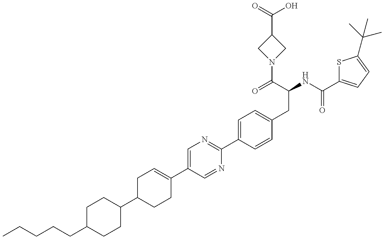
C(C1CCC(C2CCC(C3=CN=C(C4=CC=C(CC(NC(=O)C5=CC=C(C(C)(C)C)S5)C(=O)N5CC(C(=O)O)C5)C=C4)N=C3)=CC2)CC1)CCCC
